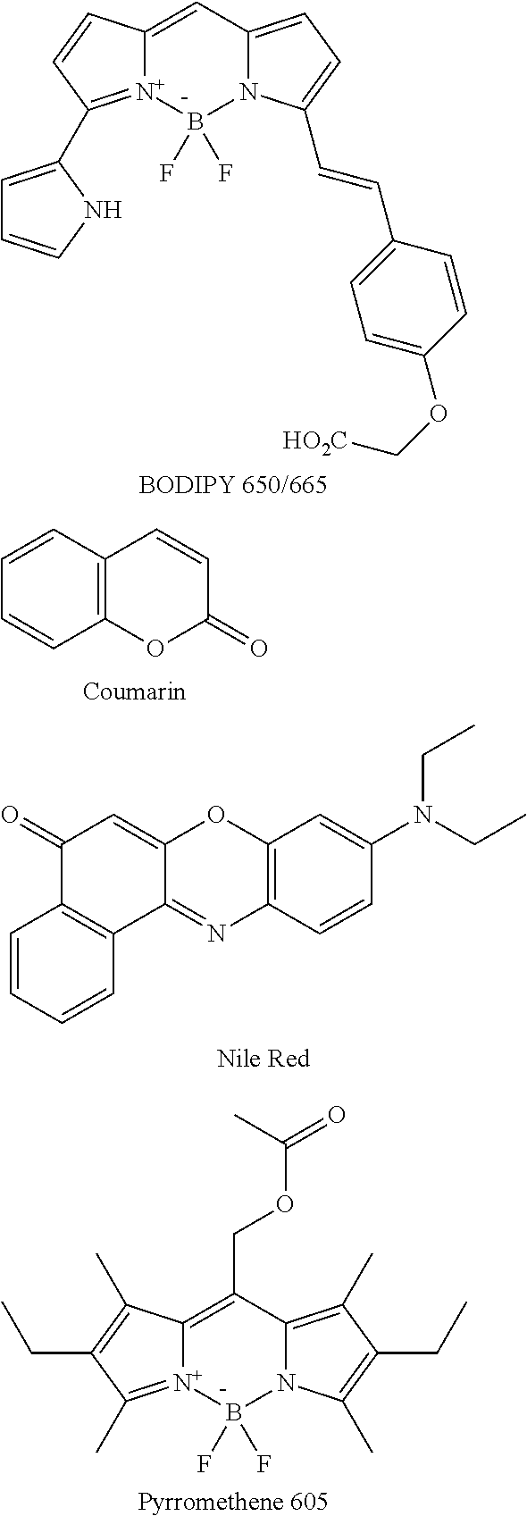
[BODIPY 650/665].C12=CC3=CC=C(C=CC4=CC=C(OC[HO2C])C=C4)N3B(F)(F)[N+]1=C(C1=CC=CN1)C=C2.C12=C(C=CC=C1)C=CC(=O)O2.C1=CC=CC2=C1C(=O)C=C1C2=NC2=C(O1)C=C(N(CC)CC)C=C2.[Pyrromethene 605].C12=C(COC(=O)C)C3=C(C)C(CC)=C(C)N3B(F)(F)[N+]1=C(C)C(CC)=C2C
